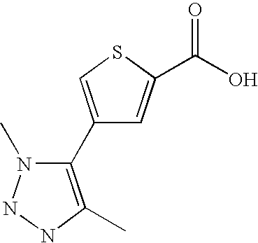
C1(C2=C(C)NNN2C)=CSC(C(O)=O)=C1
